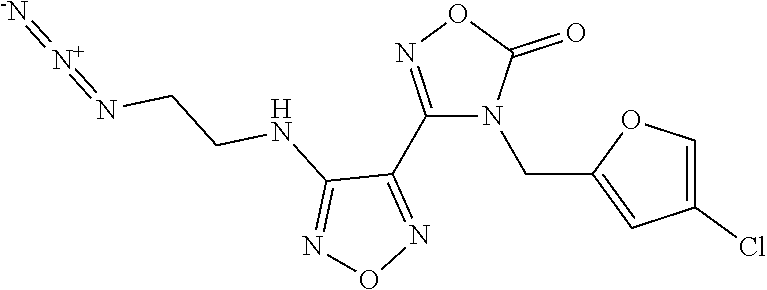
C1(C2=NOC(=O)N2CC2=CC(Cl)=CO2)=NON=C1NCCN=[N+]=[-N]
